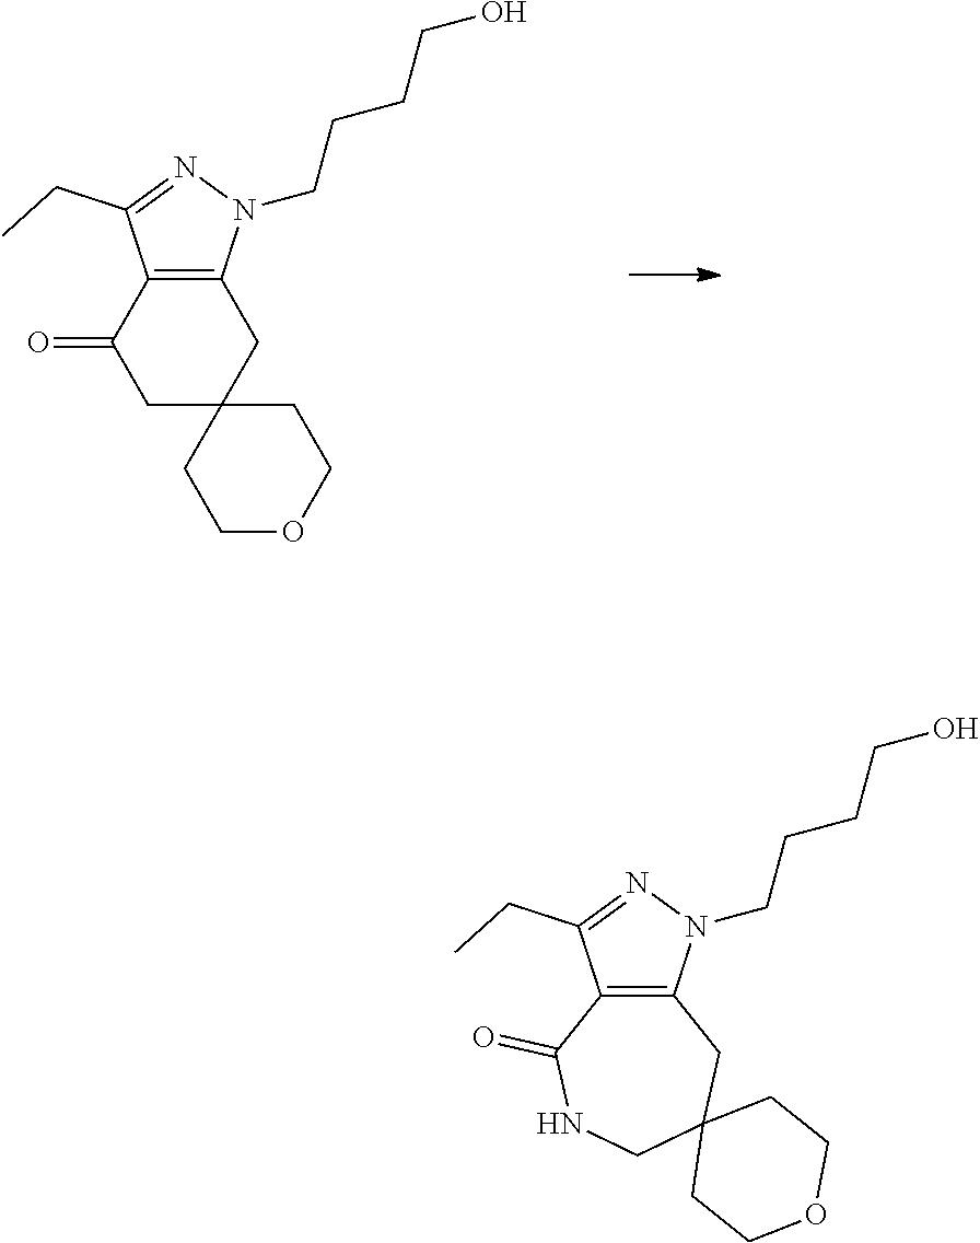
C1C2(CC3=C(C1=O)C(CC)=NN3CCCCO)CCOCC2.C12=C(C(CC)=NN1CCCCO)C(=O)NCC1(C2)CCOCC1
